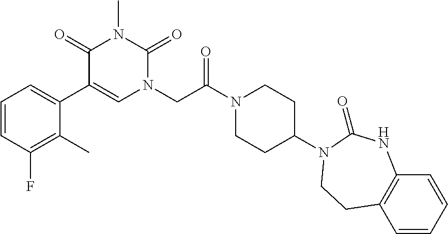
C1=CC(F)=C(C)C(C2=CN(CC(N3CCC(N4C(=O)NC5=C(C=CC=C5)CC4)CC3)=O)C(=O)N(C)C2=O)=C1
